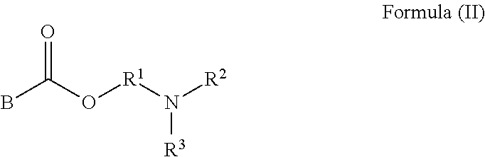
BC(O[R1]N([R3])[R2])=O
